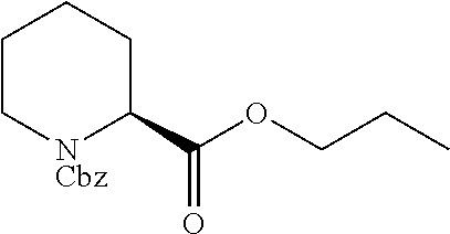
C1(C(OCCC)=O)CCCC[NCbz]1
